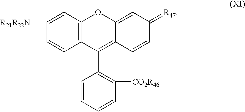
C1=CC2=C(C=C1[R21R22N])OC1=CC(=[R47])C=CC1=C2C1=C([CO2R46])C=CC=C1
